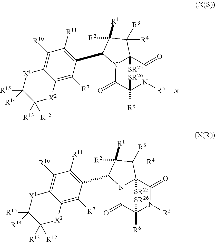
N12C(=O)C([R6])([SR26])N([R5])C(=O)C1([SR25])C([R4])([R3])C([R2])([R1])C2C1=C([R11])C([R10])=C2C(=C1[R7])[X2]C([R12])([R13])C([R15])([R14])[X1]2.N12C(=O)C([R6])([SR26])N([R5])C(=O)C1([SR25])C([R4])([R3])C([R2])([R1])C2C1=C([R11])C([R10])=C2C(=C1[R7])[X2]C([R12])([R13])C([R15])([R14])[X1]2
